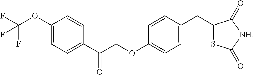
C1(OC(F)(F)F)=CC=C(C(COC2=CC=C(CC3SC(=O)[NH]C3=O)C=C2)=O)C=C1
